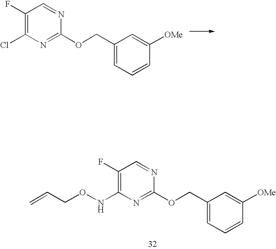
C1(F)=C(Cl)N=C(OCC2=CC=CC([OMe])=C2)N=C1.C1(F)=C(NOCC=C)N=C(OCC2=CC=CC([OMe])=C2)N=C1
